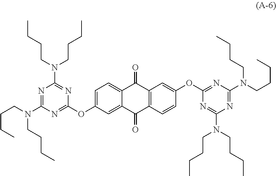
C1(OC2=NC(N(CCCC)CCCC)=NC(N(CCCC)CCCC)=N2)=CC=C2C(=C1)C(=O)C1=C(C2=O)C=C(OC2=NC(N(CCCC)CCCC)=NC(N(CCCC)CCCC)=N2)C=C1
